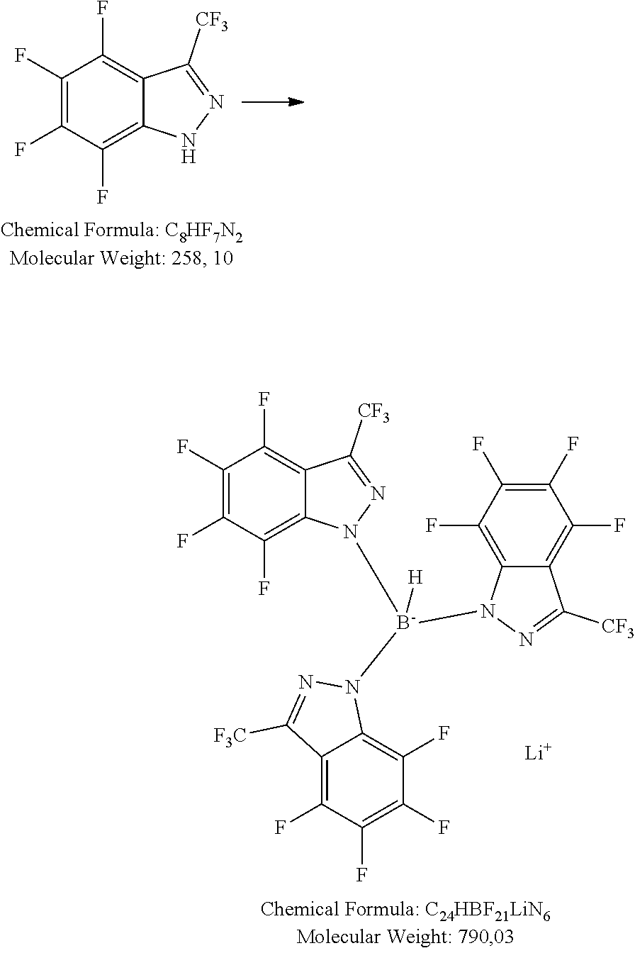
C1(F)=C(F)C(F)=C2C(=C1F)C([CF3])=NN2.C1(F)=C(F)C(F)=C2C(=C1F)C([CF3])=NN2[B-]([H])(N1C2=C(F)C(F)=C(F)C(F)=C2C([CF3])=N1)N1C2=C(F)C(F)=C(F)C(F)=C2C([F3C])=N1.[Li]
